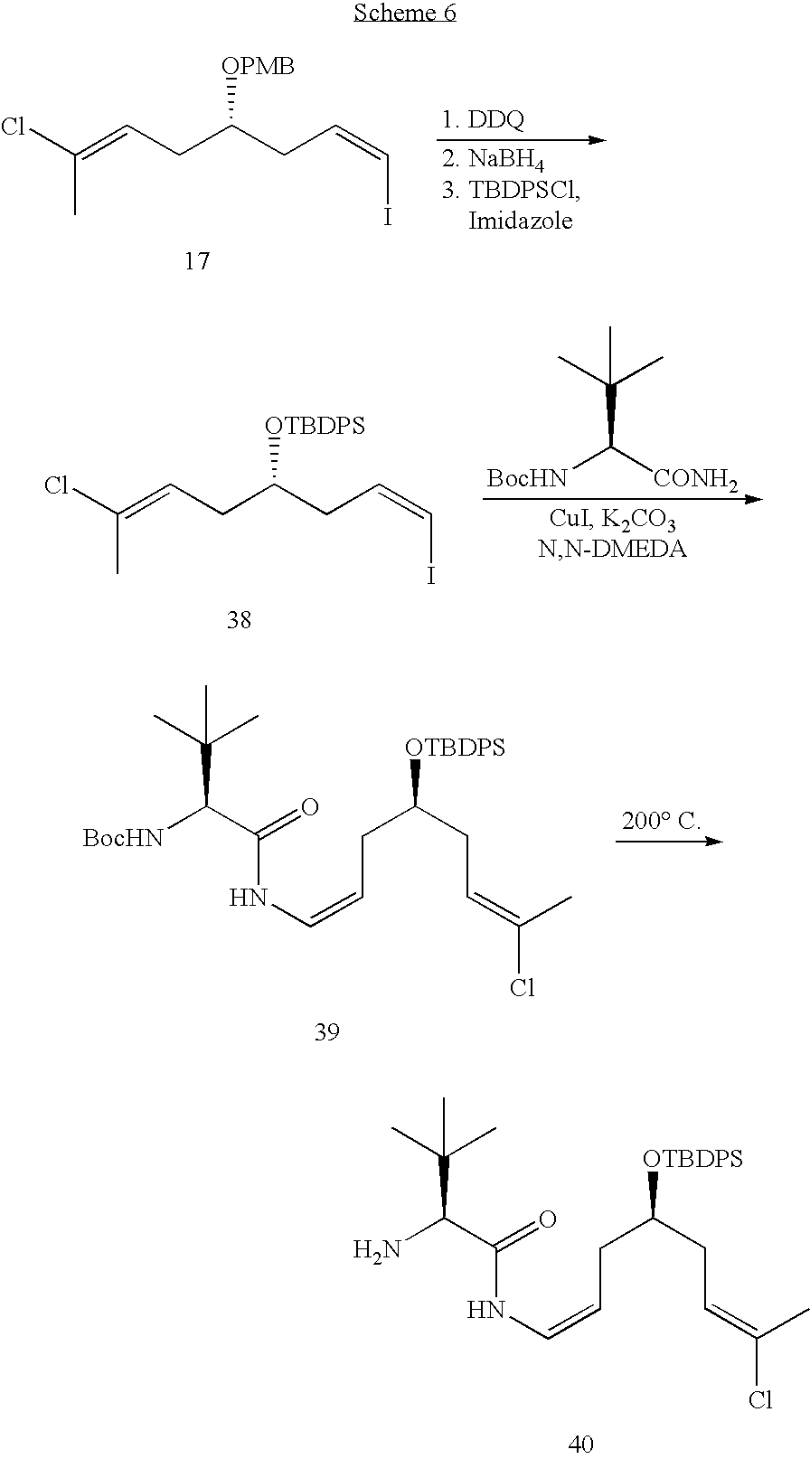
NC(C(NC=CCC(CC=C(C)Cl)[OTBDPS])=O)C(C)(C)C.ClC(=CCC(CC=CI)[OPMB])C.ClC(=CCC(CC=CI)[OTBDPS])C.[BocHN]C([CONH2])C(C)(C)C.[BocHN]C(C(NC=CCC(CC=C(C)Cl)[OTBDPS])=O)C(C)(C)C
